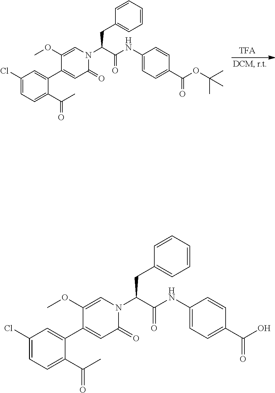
C1(Cl)=CC=C(C(C)=O)C(C2=CC(=O)N(C(C(NC3=CC=C(C(OC(C)(C)C)=O)C=C3)=O)CC3=CC=CC=C3)C=C2OC)=C1.C1(Cl)=CC=C(C(C)=O)C(C2=CC(=O)N(C(C(NC3=CC=C(C(O)=O)C=C3)=O)CC3=CC=CC=C3)C=C2OC)=C1
